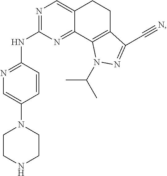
N1=C(NC2=NC=C(N3CCNCC3)C=C2)N=C2C(=C1)CCC1=C2N(C(C)C)N=C1C#N
